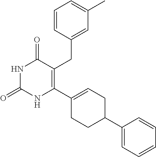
C1=CC(CC2=C(C3=CCC(C4=CC=CC=C4)CC3)NC(=O)NC2=O)=CC(C)=C1
